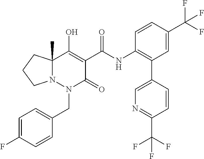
C1=C(F)C=CC(CN2C(=O)C(C(=O)NC3=C(C4=CN=C(C(F)(F)F)C=C4)C=C(C(F)(F)F)C=C3)=C(O)C3(C)N2CCC3)=C1
